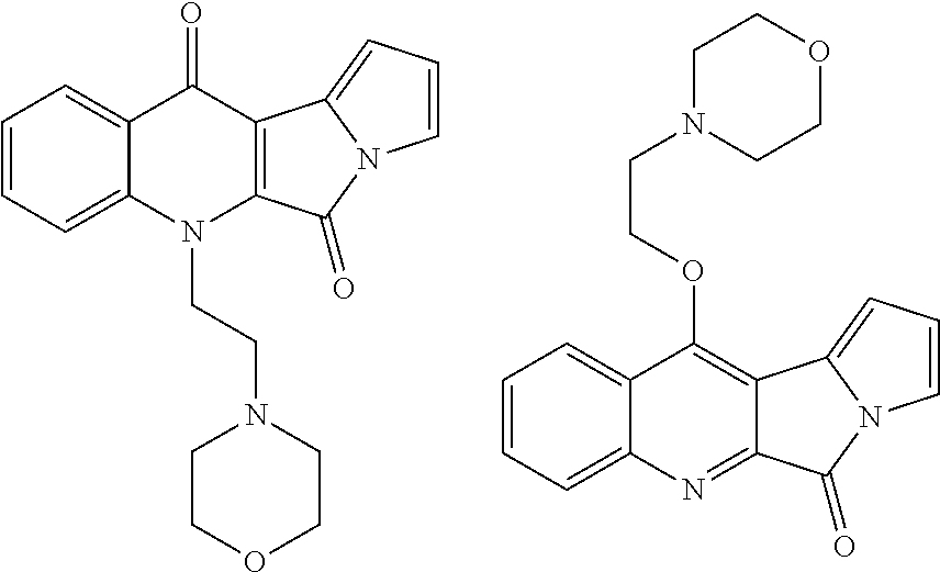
C1=CC=C2C(=C1)C(=O)C1=C(N2CCN2CCOCC2)C(=O)N2C1=CC=C2.C1=CC=C2C(=C1)C(OCCN1CCOCC1)=C1C(=N2)C(=O)N2C1=CC=C2
